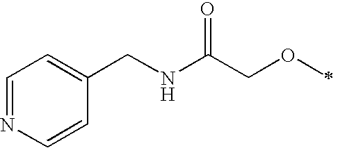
C1=NC=CC(CNC(=O)COC)=C1
